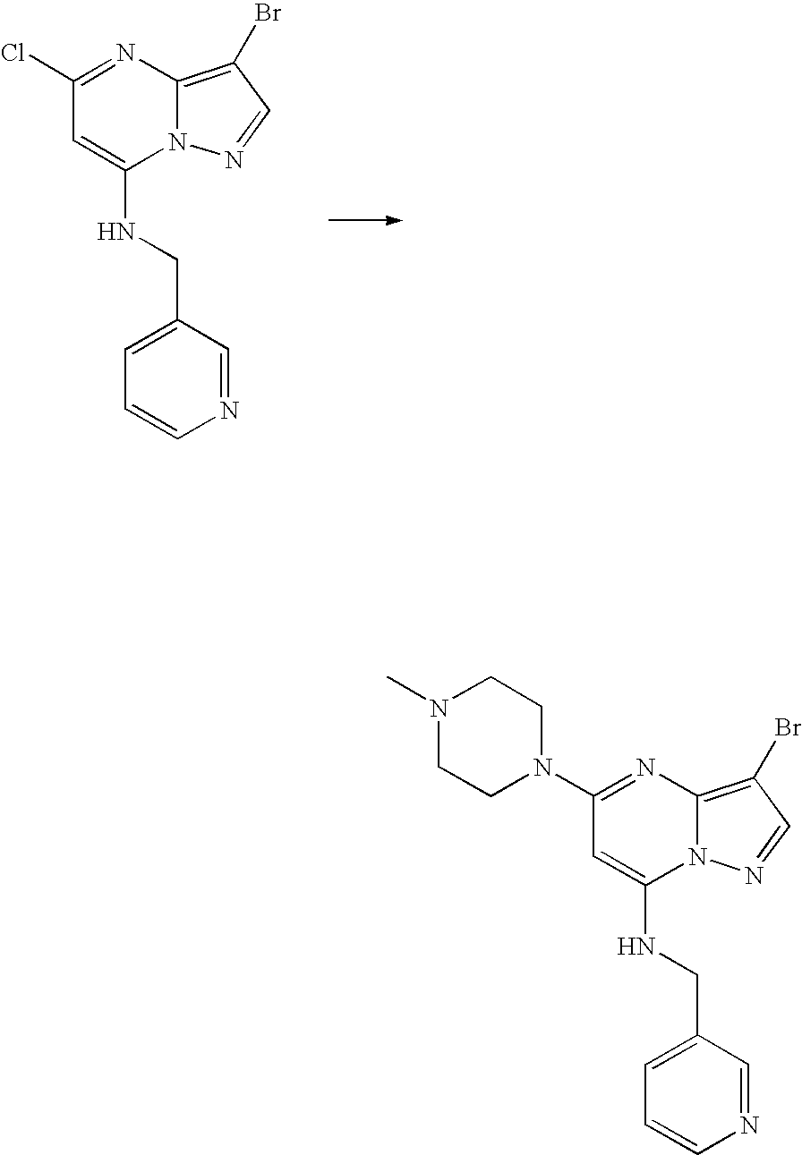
C1(Cl)=NC2=C(Br)C=NN2C(NCC2=CC=CN=C2)=C1.C1(N2CCN(C)CC2)=NC2=C(Br)C=NN2C(NCC2=CC=CN=C2)=C1
